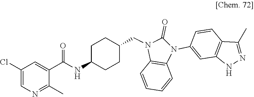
C1(C)=NC=C(Cl)C=C1C(=O)NC1CCC(CN2C(=O)N(C3=CC4=C(C=C3)C(C)=NN4)C3=C2C=CC=C3)CC1
